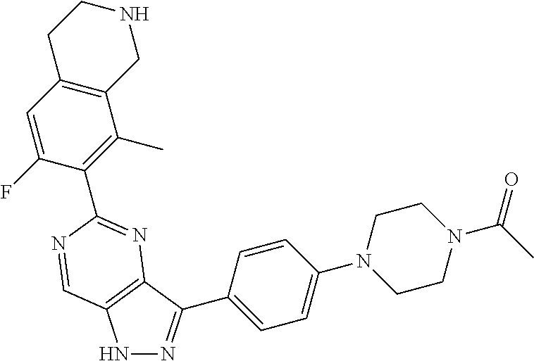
N1N=C(C2=CC=C(N3CCN(C(C)=O)CC3)C=C2)C2=C1C=NC(C1=C(C)C3=C(C=C1F)CCNC3)=N2
